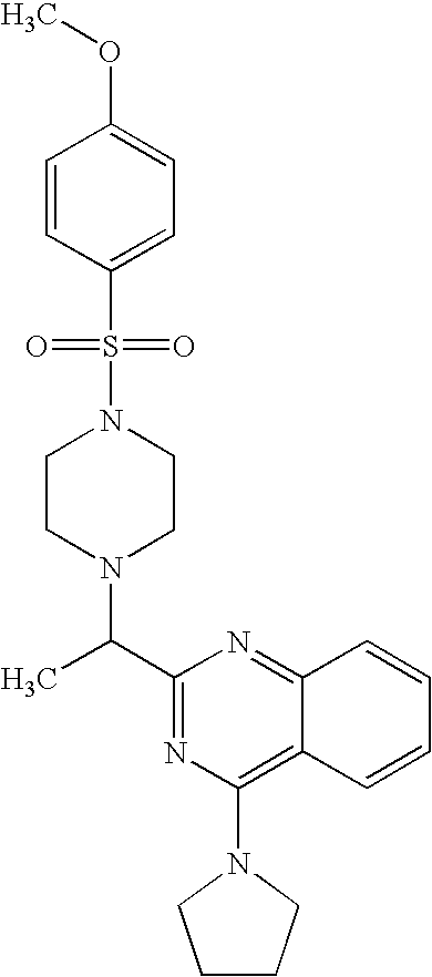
C1(C(C)N2CCN(S(=O)(=O)C3=CC=C(OC)C=C3)CC2)=NC(N2CCCC2)=C2C(=N1)C=CC=C2
